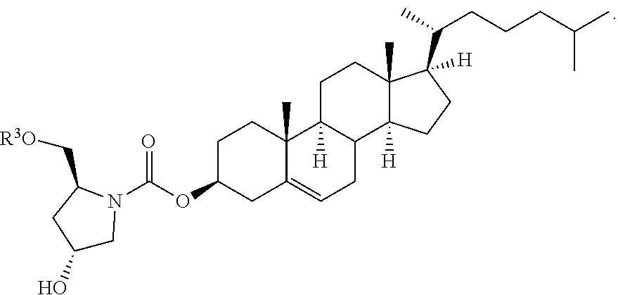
C(=O)(OC1CC2=CCC3C([H])(C2(C)CC1)CCC1(C)C([H])(C(C)CCCC(C)C)CCC13[H])N1CC(O)CC1C[R3O]
